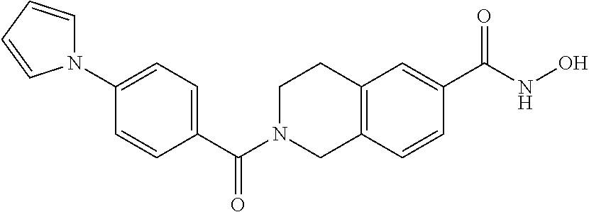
C1(C(N2CC3=C(CC2)C=C(C(NO)=O)C=C3)=O)=CC=C(N2C=CC=C2)C=C1
